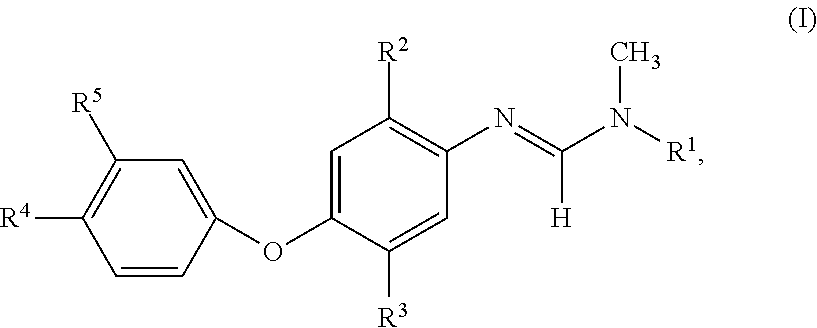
C1=CC(OC2=CC([R2])=C(N=C(N([R1])C)[H])C=C2[R3])=CC([R5])=C1[R4]
